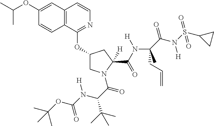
C12=C(C(OC3CN(C(C(N(C(OC(C)(C)C)=O)[H])C(C)(C)C)=O)C(C(N(C(C(N(S(C4CC4)(=O)=O)[H])=O)(CC=C)C)[H])=O)([H])C3)=NC=C1)C=CC(OC(C)C)=C2
